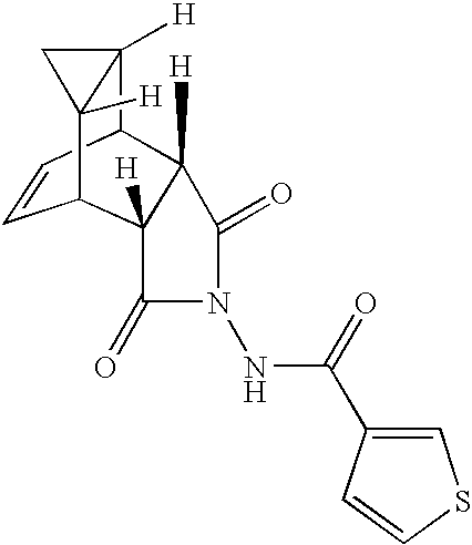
C12([H])C3C=CC(C4([H])C3([H])C(=O)N(NC(C3=CSC=C3)=O)C4=O)C1([H])C2
